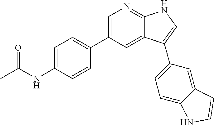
C1=C(C2=CC=C(NC(C)=O)C=C2)C=C2C(=N1)NC=C2C1=CC=C2C(=C1)C=CN2
